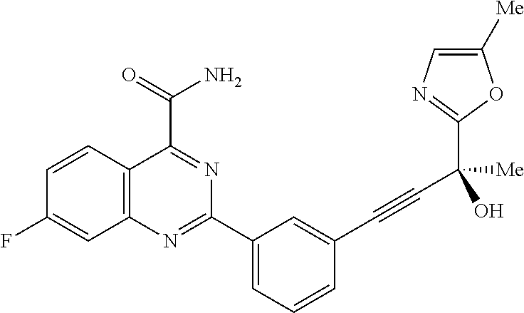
C12=C(C=CC(F)=C1)C(C(=O)N)=NC(C1=CC=CC(C#CC(C3=NC=C([Me])O3)([Me])O)=C1)=N2
